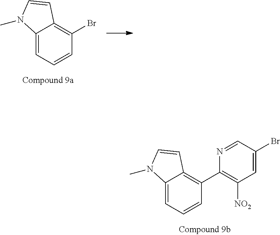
C12=CC=CC(Br)=C1C=CN2C.C12=CC=CC(C3=C([NO2])C=C(Br)C=N3)=C1C=CN2C
